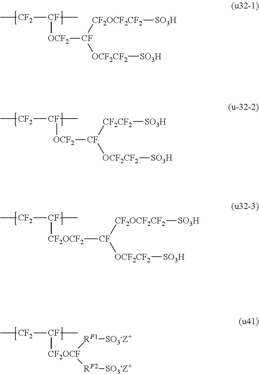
[OCF2]([CF]([CF2OCF2CF2][SO3H])[OCF2CF2][SO3H])[CF](C)[CF2]C.[CF]([CF2CF2][SO3H])([OCF2CF2][SO3H])[OCF2][CF](C)[CF2]C.[CF]([CF2OCF2CF2][SO3H])([OCF2CF2][SO3H])[CF2OCF2][CF](C)[CF2]C.[CF]([CF2OCF]([RF1][SO3-Z+])[RF2][SO3-Z+])(C)[CF2]C
